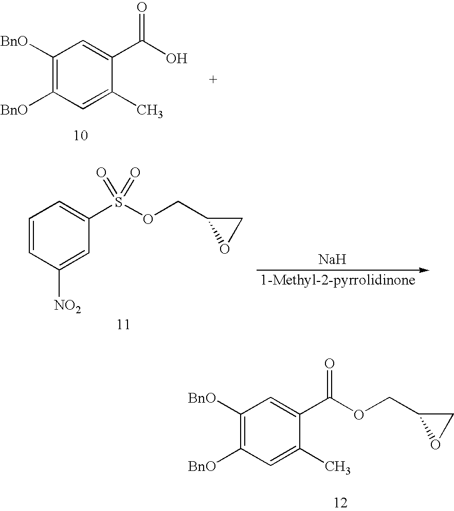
C1([BnO])=C([BnO])C=C(C)C(C(O)=O)=C1.C1=CC([NO2])=CC(S(=O)(OCC2OC2)=O)=C1.[Na].C1([BnO])=C([BnO])C=C(C)C(C(OCC2OC2)=O)=C1
